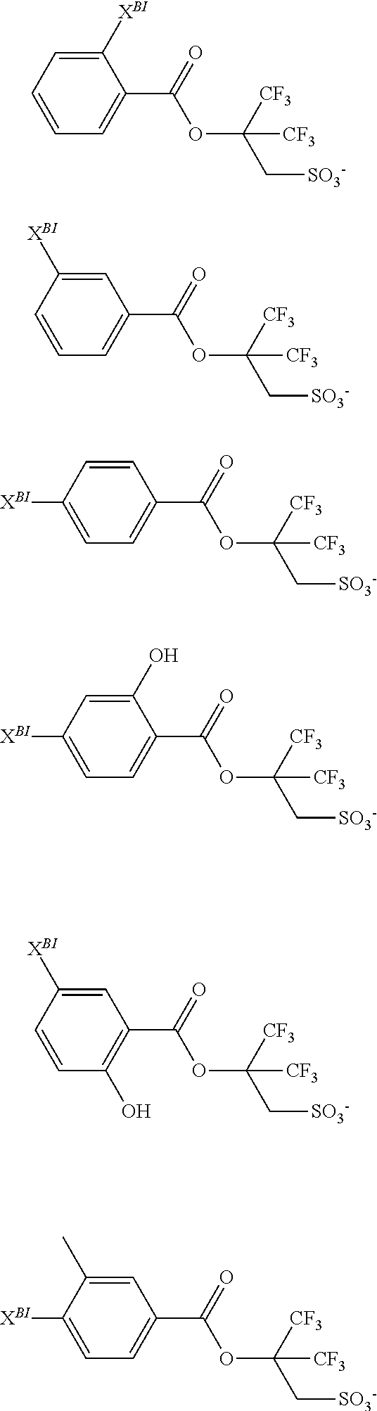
C1([XBI])=CC=CC=C1C(=O)OC(C[SO3-])([CF3])[CF3].C1=C([XBI])C=CC=C1C(=O)OC(C[SO3-])([CF3])[CF3].C1=CC([XBI])=CC=C1C(=O)OC(C[SO3-])([CF3])[CF3].C1(O)=CC([XBI])=CC=C1C(=O)OC(C[SO3-])([CF3])[CF3].C1=C([XBI])C=CC(O)=C1C(=O)OC(C[SO3-])([CF3])[CF3].C1=C(C)C([XBI])=CC=C1C(=O)OC(C[SO3-])([CF3])[CF3]
